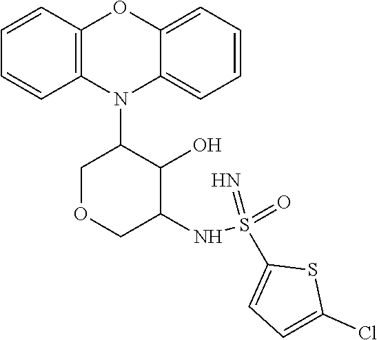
N1(C2COCC(NS(=O)(C3=CC=C(Cl)S3)=N)C2O)C2=C(C=CC=C2)OC2=CC=CC=C12
